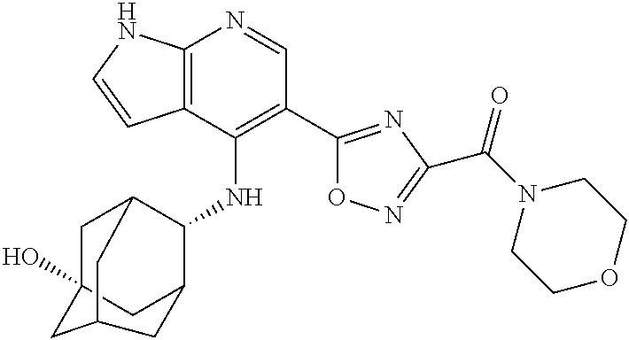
C12=C(C(NC3C4CC5(O)CC3CC(C5)C4)=C(C3=NC(C(N4CCOCC4)=O)=NO3)C=N1)C=CN2
